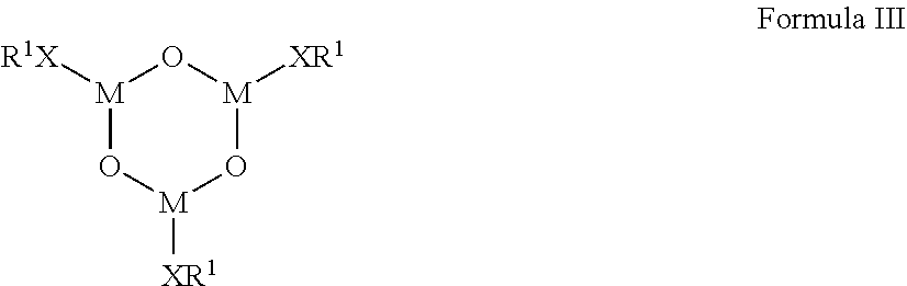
[M]1([R1X])O[M]([XR1])O[M]([XR1])O1
